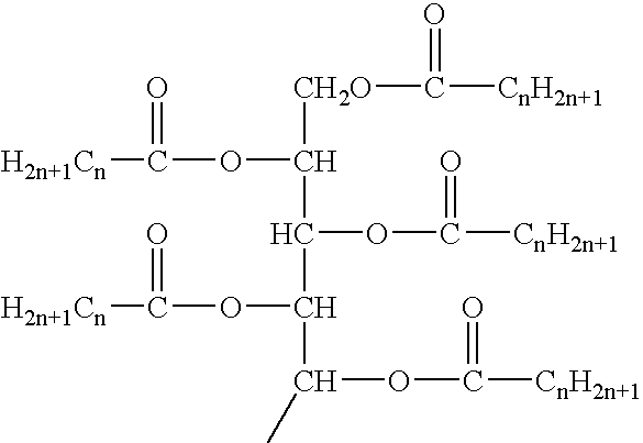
[H2n+1Cn]C(OC([CH2O]C([CnH2n+1])=O)C(OC([CnH2n+1])=O)C(OC([H2n+1Cn])=O)C(OC([CnH2n+1])=O)C)=O
